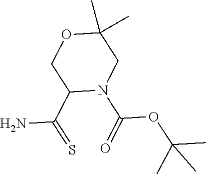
C1(C(=S)N)N(C(=O)OC(C)(C)C)CC(C)(C)OC1
